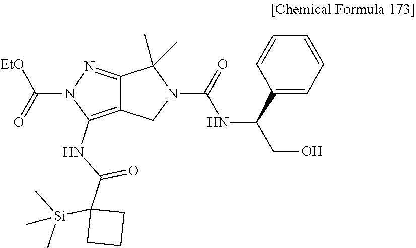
C1(C(NC(=O)N2C(C)(C)C3=NN(C(=O)[EtO])C(NC(C4([Si](C)(C)C)CCC4)=O)=C3C2)CO)=CC=CC=C1
